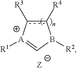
[R3]c1c([R4])B([R2])C=[A]1[R1]
